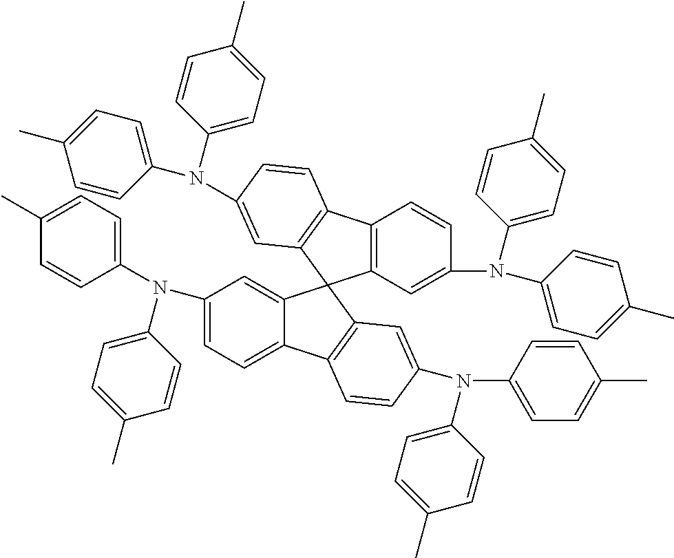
C1(N(C2=CC=C(C)C=C2)C2=CC=C(C)C=C2)=CC=C2C(=C1)C1(C3=C2C=CC(N(C2=CC=C(C)C=C2)C2=CC=C(C)C=C2)=C3)C2=C(C3=C1C=C(N(C1=CC=C(C)C=C1)C1=CC=C(C)C=C1)C=C3)C=CC(N(C1=CC=C(C)C=C1)C1=CC=C(C)C=C1)=C2
